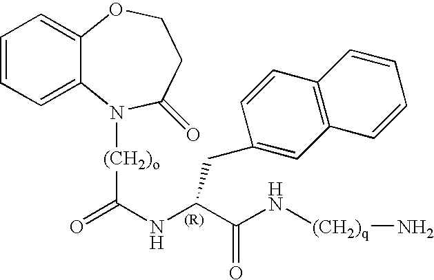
C1=CC=C2C(=C1)N([(CH2)o]C(=O)NC(C(N[(CH2)q]N)=O)CC1=CC3=C(C=C1)C=CC=C3)C(=O)CCO2
